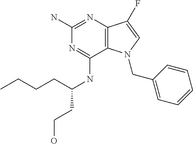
C12=C(N=C(N)N=C1NC(CCO)CCCC)C(F)=CN2CC1=CC=CC=C1
